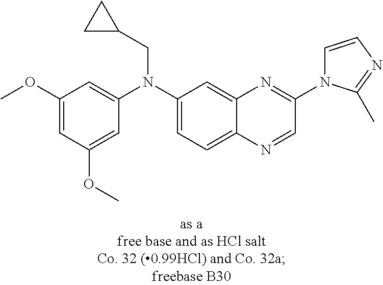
C1(OC)=CC(OC)=CC(N(C2=CC=C3C(=C2)N=C(N2C=CN=C2C)C=N3)CC2CC2)=C1
